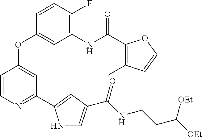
C1(F)=C(NC(C2=C(C)C=CO2)=O)C=C(OC2=CC(C3=CC(C(NCCC([OEt])[OEt])=O)=CN3)=NC=C2)C=C1
